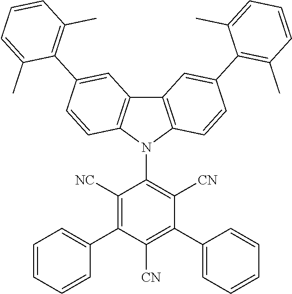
C1([NC])=C(C2=CC=CC=C2)C([CN])=C(C2=CC=CC=C2)C([CN])=C1N1C2=C(C3=C1C=CC(C1=C(C)C=CC=C1C)=C3)C=C(C1=C(C)C=CC=C1C)C=C2
